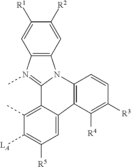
C12=C(N(C)=C3N1C1=C(C4=CC([R5])=C([LA])C(C)=C34)C([R4])=C([R3])C=C1)C=C([R1])C([R2])=C2
